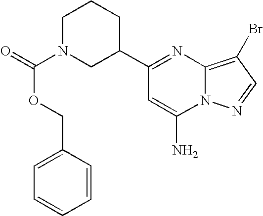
C1(C2=NC3=C(Br)C=NN3C(N)=C2)CCCN(C(=O)OCC2=CC=CC=C2)C1
